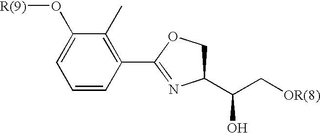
C1=CC(C2=NC(C(C[OR(8)])O)CO2)=C(C)C(O[R(9)])=C1
